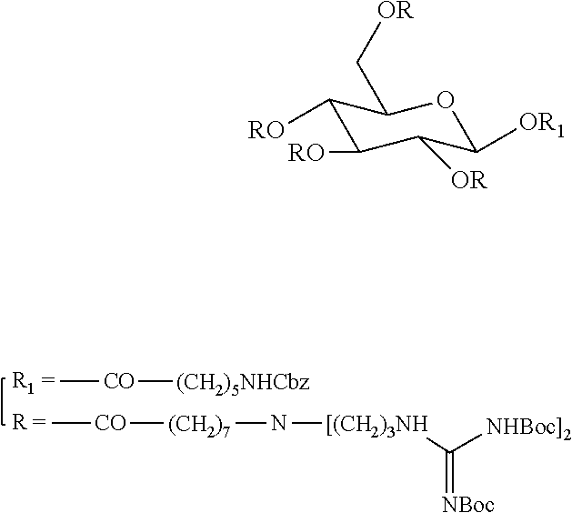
C1([RO])C([RO])C([OR])C([OR1])OC1C[OR].C[CO][(CH2)5NHCbz].C[CO][(CH2)7]N[[(CH2)3NH]C([NHBoc]2])=[NBoc]
